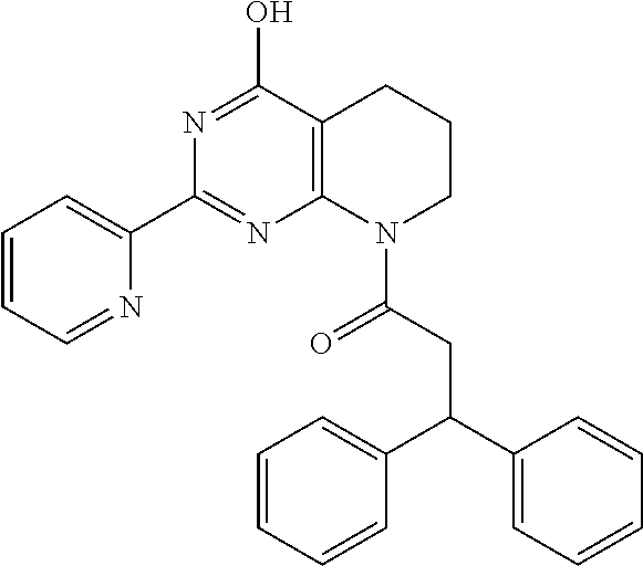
C12=C(C(O)=NC(C3=CC=CC=N3)=N1)CCCN2C(CC(C1=CC=CC=C1)C1=CC=CC=C1)=O
